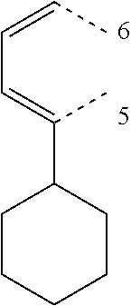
C(C)(=CC=CC)C1CCCCC1
